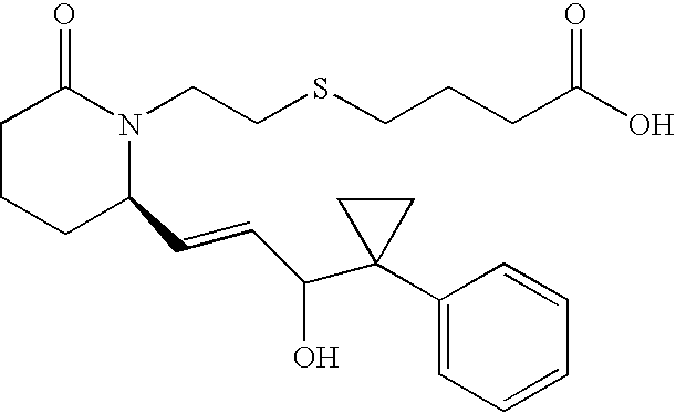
C1CCC(C=CC(C2(C3=CC=CC=C3)CC2)O)N(CCSCCCC(O)=O)C1=O
